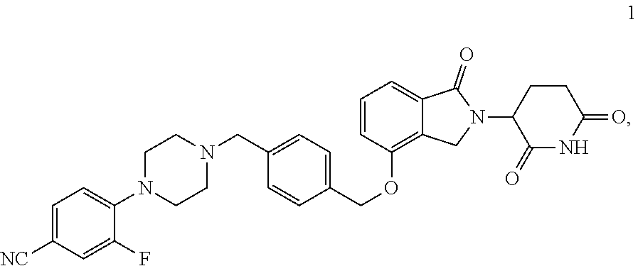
C1=C([NC])C=C(F)C(N2CCN(CC3=CC=C(COC4=C5C(=CC=C4)C(=O)N(C4C(=O)NC(=O)CC4)C5)C=C3)CC2)=C1
